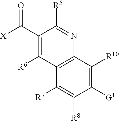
C1([R7])=C([R8])C([G1])=C([R10])C2=C1C([R6])=C(C([X])=O)C([R5])=N2
